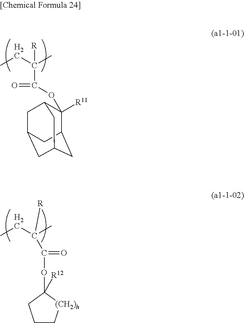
CCC([R])(C)C(=O)OC1([R12])CCC[(CH2)h]1.CCC([R])(C)C(=O)OC1([R11])C2CC3CC(CC1C3)C2
